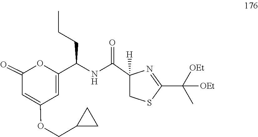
C1(C([OEt])(C)[OEt])=NC(C(NC(C2=CC(OCC3CC3)=CC(=O)O2)CCC)=O)([H])CS1
